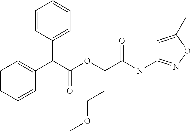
N(C(C(OC(C(C1=CC=CC=C1)C1=CC=CC=C1)=O)CCOC)=O)C1=NOC(C)=C1
